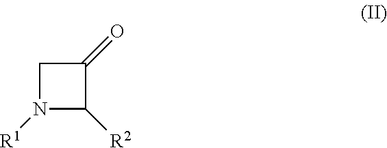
C1(=O)CN([R1])C1[R2]
